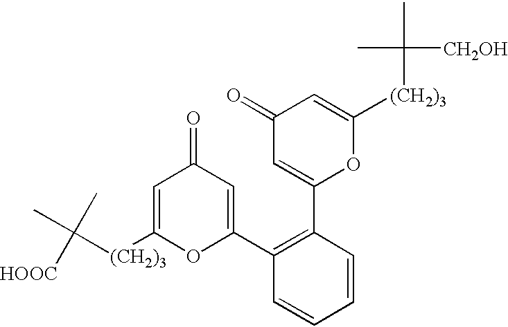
C([(CH2)3]C1=CC(=O)C=C(C2=C(C3=CC(=O)C=C([(CH2)3]C(C)(C)[CH2OH])O3)C=CC=C2)O1)(C)(C)[HOOC]
